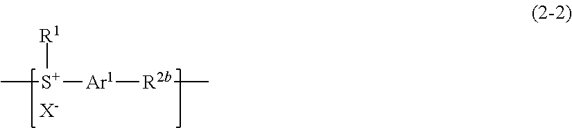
C[S+]([Ar1][R2b]C)[R1].[X-]
